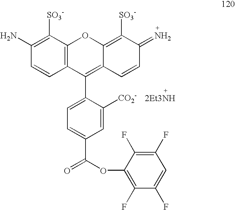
C1([SO3-])=C(N)C=CC2=C1OC1=C([SO3-])C(=N)C=CC1=C2C1=CC=C(C(=O)OC2=C(F)C(F)=CC(F)=C2F)C=C1[CO2-]
